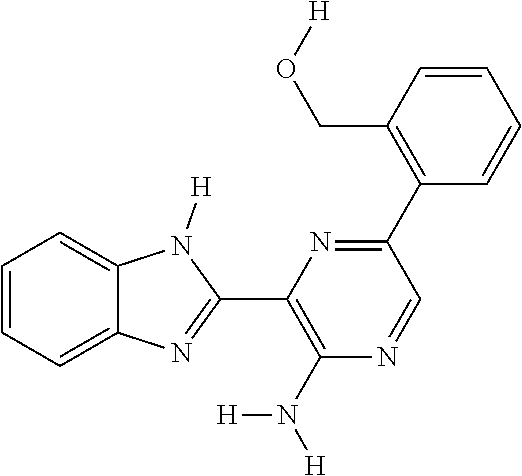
C1=CC=C2C(=C1)N([H])C(C1=C(N([H])[H])N=CC(C3=C(CO[H])C=CC=C3)=N1)=N2
